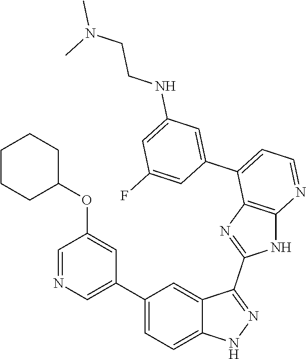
C1(C2=CC=C3C(=C2)C(C2=NC4=C(N2)N=CC=C4C2=CC(NCCN(C)C)=CC(F)=C2)=NN3)=CN=CC(OC2CCCCC2)=C1
